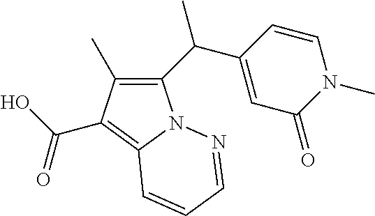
C1(C(C2=CC(=O)N(C)C=C2)C)=C(C)C(C(O)=O)=C2N1N=CC=C2
